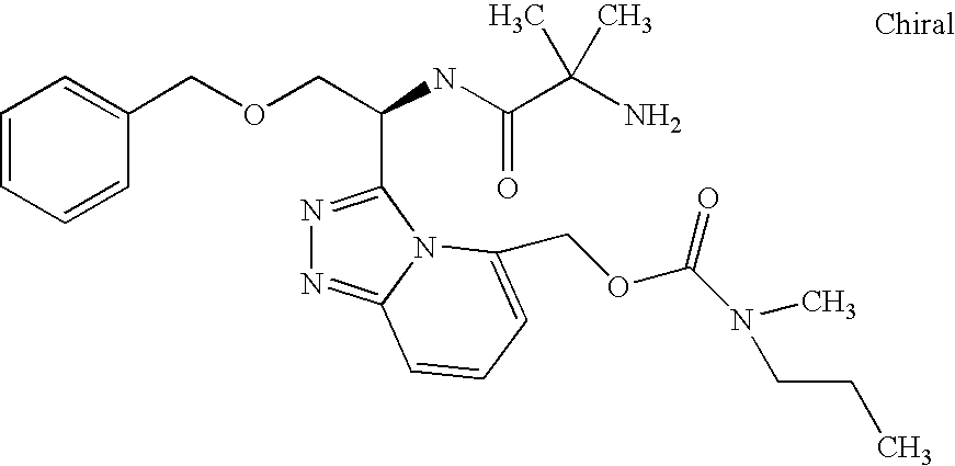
C(OCC(C1=NN=C2N1C(COC(N(C)CCC)=O)=CC=C2)NC(=O)C(C)(N)C)C1=CC=CC=C1
